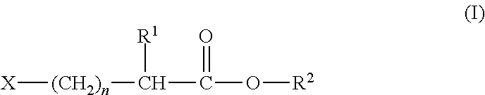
[X][(CH2)n]C(C(O[R2])=O)[R1]
